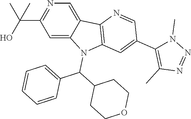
C12=C(N(C(C3=CC=CC=C3)C3CCOCC3)C3=CC(C(C)(O)C)=NC=C13)C=C(C1=C(C)N=NN1C)C=N2
